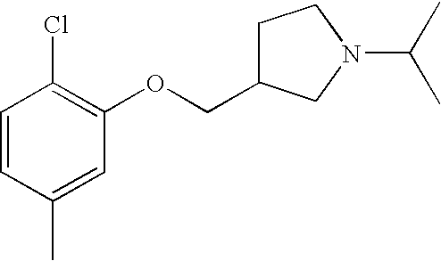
C1=CC(C)=CC(OCC2CCN(C(C)C)C2)=C1Cl
